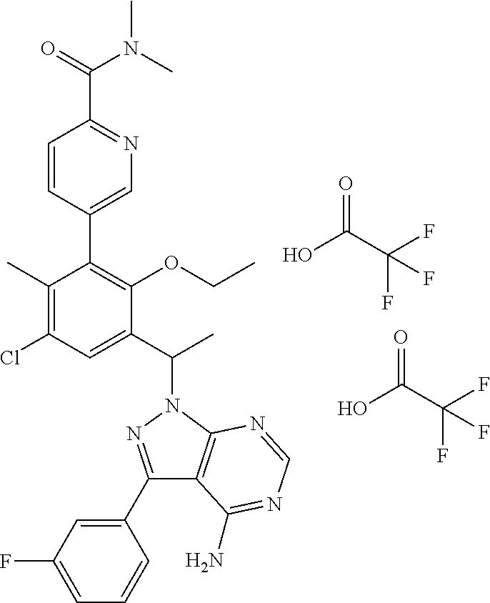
C1(C)=C(Cl)C=C(C(C)N2N=C(C3=CC(F)=CC=C3)C3=C2N=CN=C3N)C(OCC)=C1C1=CN=C(C(=O)N(C)C)C=C1.OC(C(F)(F)F)=O.OC(C(F)(F)F)=O
